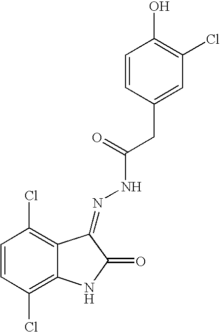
C1=CC(Cl)=C2C(=C1Cl)C(=NNC(CC1=CC(Cl)=C(O)C=C1)=O)C(=O)N2
